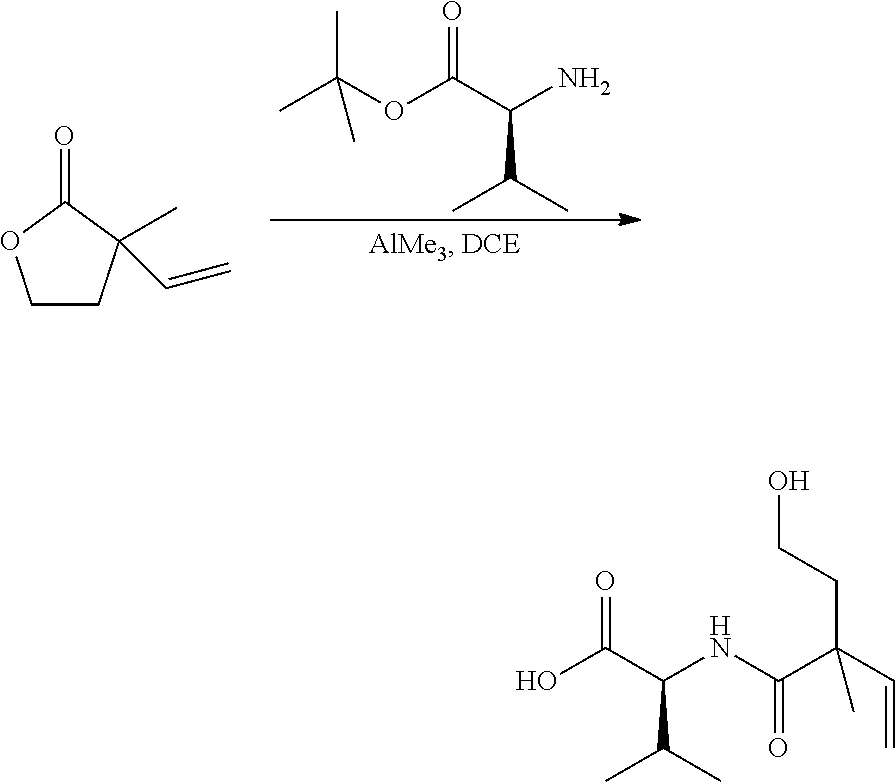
CC(OC(C(N)C(C)C)=O)(C)C.C1CC(C)(C=C)C(=O)O1.OC(C(NC(C(C=C)(CCO)C)=O)C(C)C)=O
